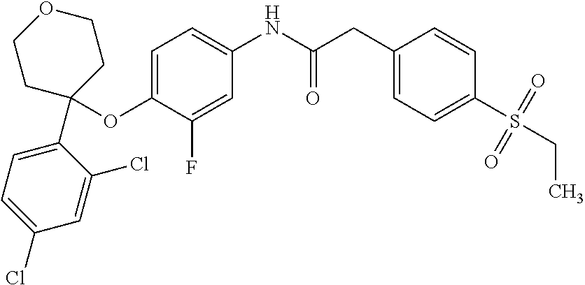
C1=C(OC2(C3=CC=C(Cl)C=C3Cl)CCOCC2)C(F)=CC(NC(CC2=CC=C(S(CC)(=O)=O)C=C2)=O)=C1
